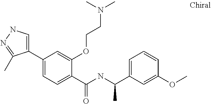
C1(C2=CC=C(C(=O)NC(C3=CC=CC(OC)=C3)C)C(OCCN(C)C)=C2)=CNN=C1C
